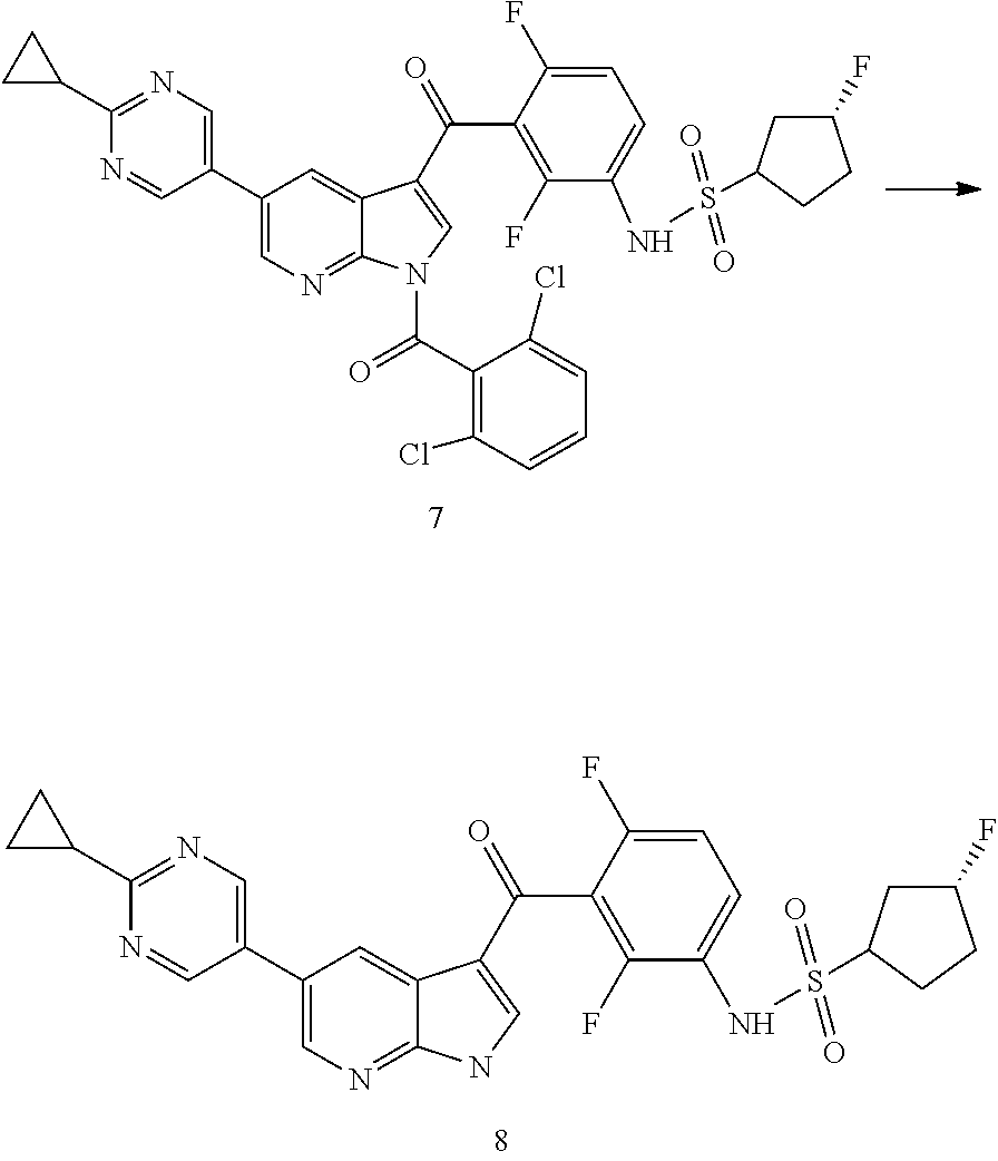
C1(F)CC(S(NC2=CC=C(F)C(C(C3=CNC4=NC=C(C5=CN=C(C6CC6)N=C5)C=C43)=O)=C2F)(=O)=O)CC1.C1(F)CC(S(NC2=CC=C(F)C(C(C3=CN(C(C4=C(Cl)C=CC=C4Cl)=O)C4=NC=C(C5=CN=C(C6CC6)N=C5)C=C43)=O)=C2F)(=O)=O)CC1
